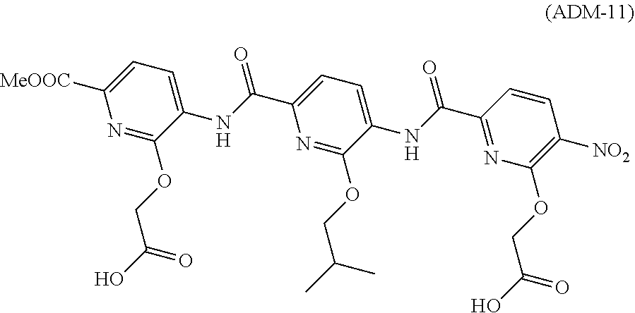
C1([MeOOC])=CC=C(NC(C2=CC=C(NC(=O)C3=NC(OCC(=O)O)=C([NO2])C=C3)C(OCC(C)C)=N2)=O)C(OCC(O)=O)=N1
